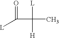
O=C([L])C([L])([H])C
